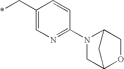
C1(C*)=CN=C(N2CC3OCC2C3)C=C1
